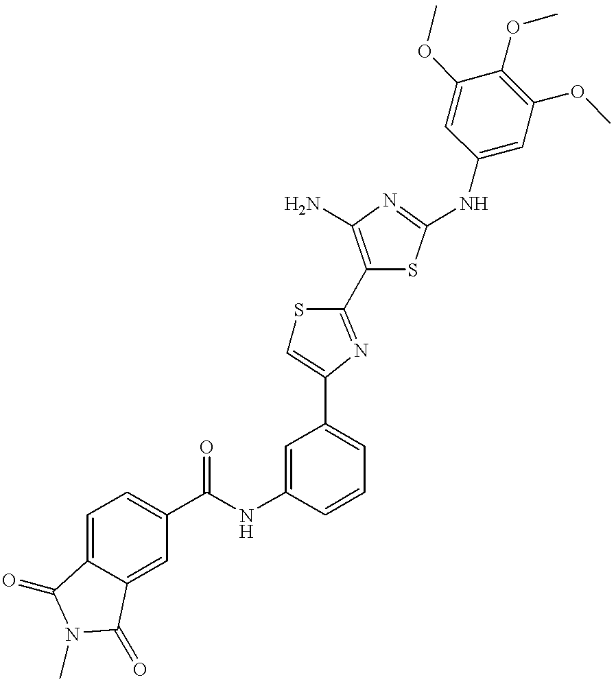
C(NC1=CC(C2=CSC(C3=C(N)N=C(NC4=CC(OC)=C(OC)C(OC)=C4)S3)=N2)=CC=C1)(=O)C1=CC=C2C(=C1)C(=O)N(C)C2=O
